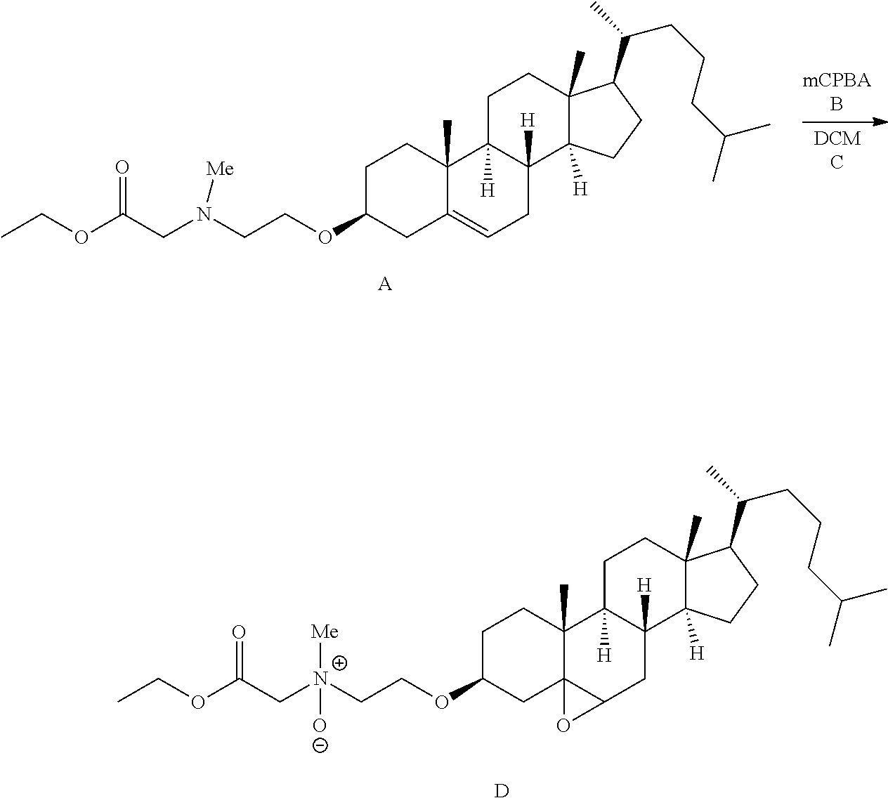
N(CCOC1CC2=CCC3([H])C([H])(C2(C)CC1)CCC1(C)C3([H])CCC1C(C)CCCC(C)C)(CC(OCC)=O)[Me].[A].[N+](CCOC1CC23C(C)(CC1)C1([H])C([H])(CC2O3)C2([H])C(C)(CC1)C(C(C)CCCC(C)C)CC2)(CC(OCC)=O)([O-])[Me].[D]
